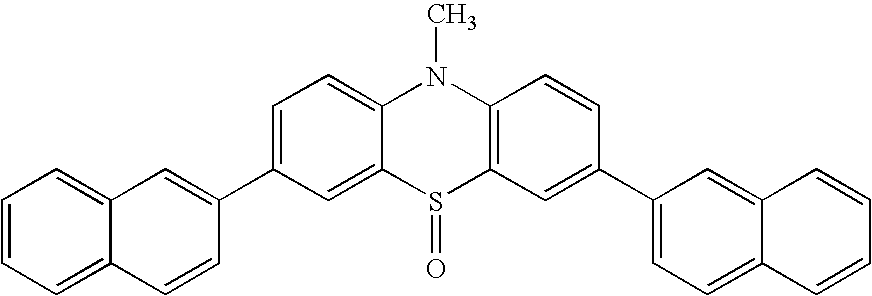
C1=C(C2=CC3=CC=CC=C3C=C2)C=C2C(=C1)N(C)C1=C(S2=O)C=C(C2=CC=C3C(=C2)C=CC=C3)C=C1
